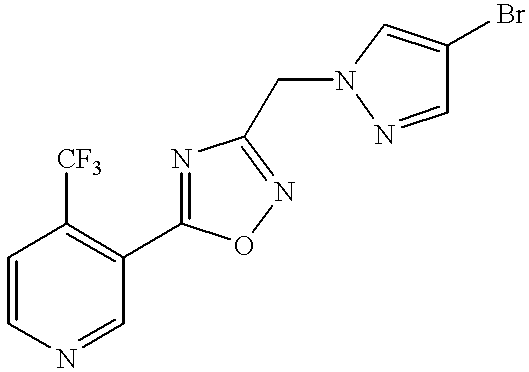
C1=CN=CC(C2=NC(CN3C=C(Br)C=N3)=NO2)=C1[CF3]
